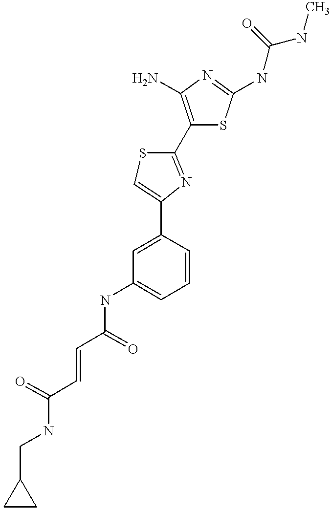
C(=O)(NC1=CC=CC(C2=CSC(C3=C(N)N=C(NC(NC)=O)S3)=N2)=C1)C=CC(=O)NCC1CC1
